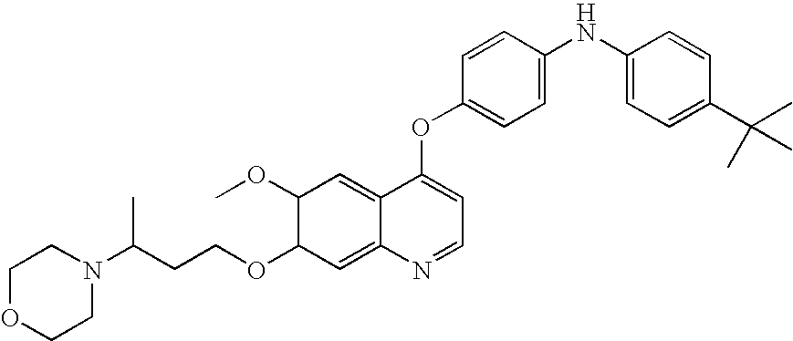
C1=CC(OC2=CC=NC3=CC(OCCC(N4CCOCC4)C)C(OC)C=C23)=CC=C1NC1=CC=C(C(C)(C)C)C=C1
